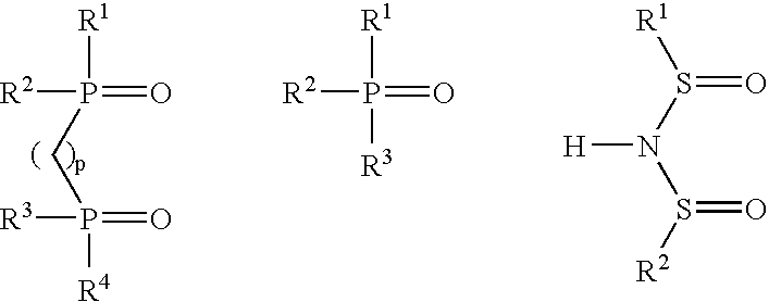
P([R2])([R1])(=O)CP([R3])([R4])=O.P([R2])([R1])(=O)[R3].[R1]S(N(S([R2])=O)[H])=O
